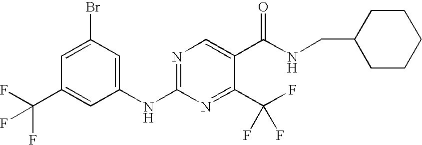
C1(NC2=NC=C(C(NCC3CCCCC3)=O)C(C(F)(F)F)=N2)=CC(Br)=CC(C(F)(F)F)=C1
